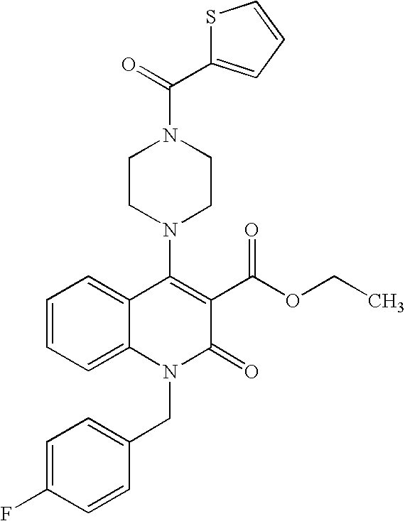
C1=CC=C2C(=C1)C(N1CCN(C(=O)C3=CC=CS3)CC1)=C(C(OCC)=O)C(=O)N2CC1=CC=C(F)C=C1
